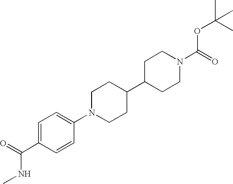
C1=C(C(=O)NC)C=CC(N2CCC(C3CCN(C(=O)OC(C)(C)C)CC3)CC2)=C1
